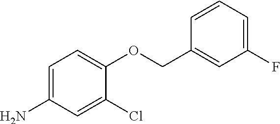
C1=C(N)C=C(Cl)C(OCC2=CC(F)=CC=C2)=C1
